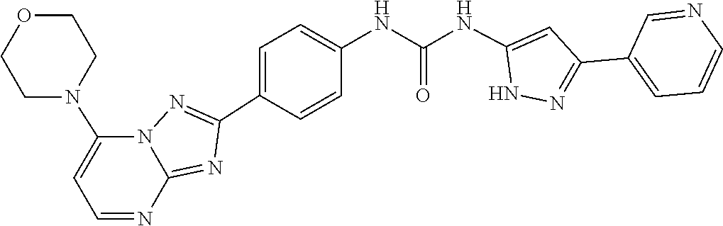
C1=C(C2=NNC(NC(NC3=CC=C(C4=NN5C(N6CCOCC6)=CC=NC5=N4)C=C3)=O)=C2)C=NC=C1
